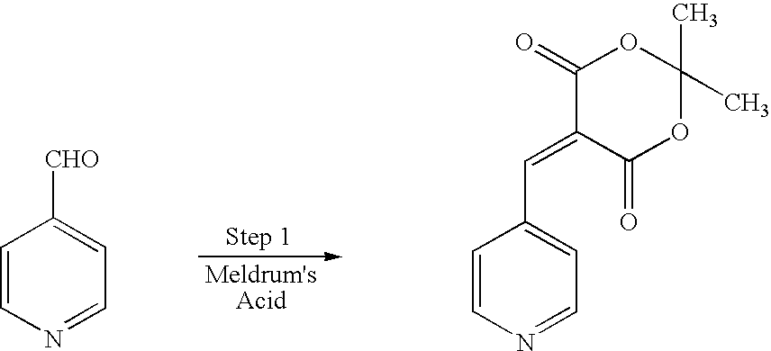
C1=CN=CC=C1[CHO].C1=CN=CC=C1C=C1C(=O)OC(C)(C)OC1=O
